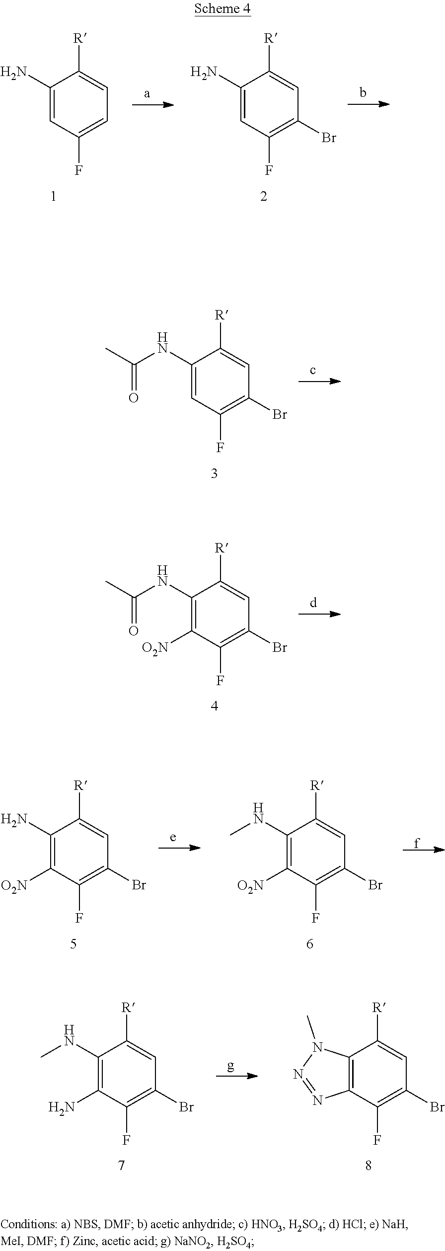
C1(N)=CC(F)=CC=C1[R].C1(N)=CC(F)=C(Br)C=C1[R].C1(NC(=O)C)=CC(F)=C(Br)C=C1[R].C1(NC(=O)C)=C([O2N])C(F)=C(Br)C=C1[R].C1(N)=C([O2N])C(F)=C(Br)C=C1[R].C1(NC)=C([O2N])C(F)=C(Br)C=C1[R].C1(NC)=C(N)C(F)=C(Br)C=C1[R].C12=C(C(F)=C(Br)C=C1[R])N=NN2C
